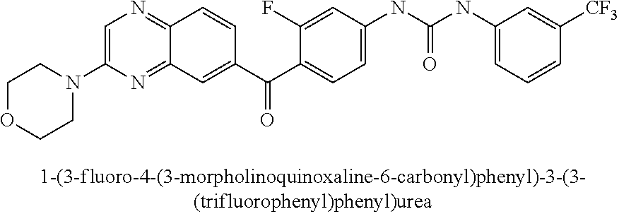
C1OCCN(C2=CN=C3C(=N2)C=C(C(=O)C2=CC=C(NC(NC4=CC=CC([CF3])=C4)=O)C=C2F)C=C3)C1
